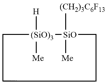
[(CH2)3C6F13][SiO]1([Me])[(SiO)3]([H])([Me])CCCC1
